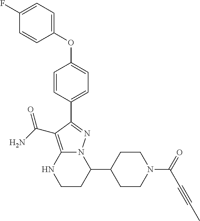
C1(C2CCN(C(=O)C#CC)CC2)N2C(=C(C(N)=O)C(C3=CC=C(OC4=CC=C(F)C=C4)C=C3)=N2)NCC1
